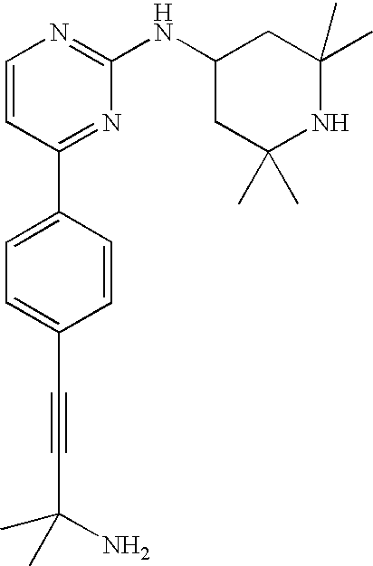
C1=CC(C2=CC=C(C#CC(N)(C)C)C=C2)=NC(NC2CC(C)(C)NC(C)(C)C2)=N1
